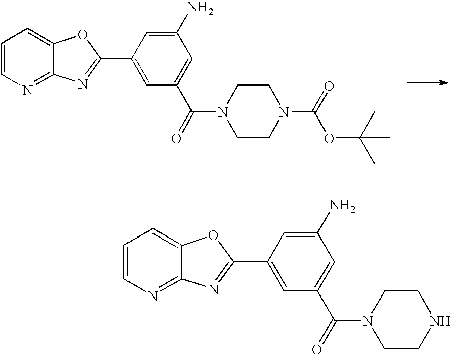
C1=CN=C2C(=C1)OC(C1=CC(C(=O)N3CCN(C(=O)OC(C)(C)C)CC3)=CC(N)=C1)=N2.C1=CN=C2C(=C1)OC(C1=CC(C(=O)N3CCNCC3)=CC(N)=C1)=N2
